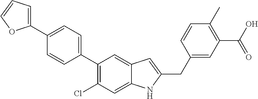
C1(C2=CC=C(C3=C(Cl)C=C4C(=C3)C=C(CC3=CC(C(O)=O)=C(C)C=C3)N4)C=C2)=CC=CO1
